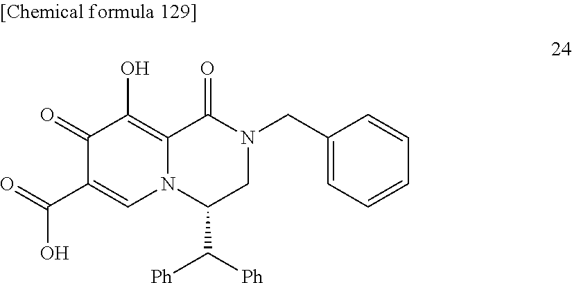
C1(=O)C(C(O)=O)=CN2C(=C1O)C(=O)N(CC1=CC=CC=C1)CC2C([Ph])[Ph]
